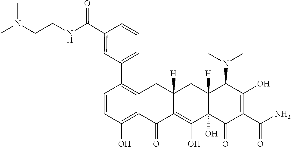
C1=CC(O)=C2C(=C1C1=CC=CC(C(NCCN(C)C)=O)=C1)CC1([H])C(=C(O)C3(O)C([H])(C1)C(N(C)C)C(O)=C(C(N)=O)C3=O)C2=O
